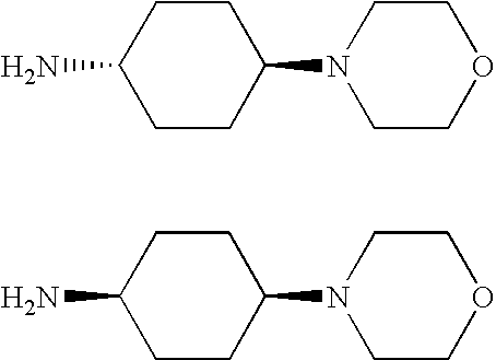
C1CC(N2CCOCC2)CCC1N.C1CC(N2CCOCC2)CCC1N
